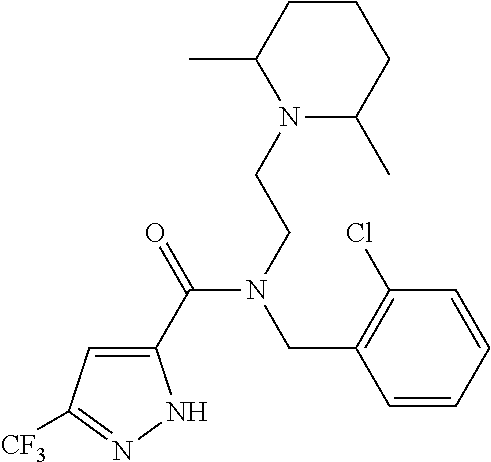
C1(C(=O)N(CCN2C(C)CCCC2C)CC2=C(Cl)C=CC=C2)=CC([CF3])=NN1
